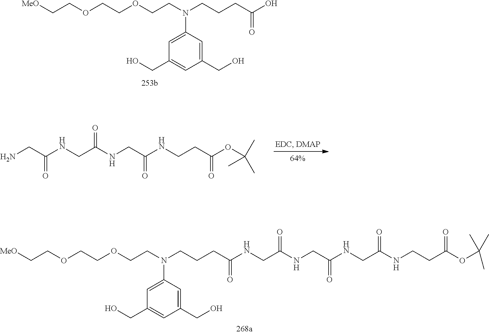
C1(CO)=CC(N(CCOCCOCC[MeO])CCCC(O)=O)=CC(CO)=C1.C(NC(CNC(CNC(CN)=O)=O)=O)CC(OC(C)(C)C)=O.C1(CO)=CC(N(CCOCCOCC[MeO])CCCC(=O)NCC(NCC(NCC(NCCC(OC(C)(C)C)=O)=O)=O)=O)=CC(CO)=C1
